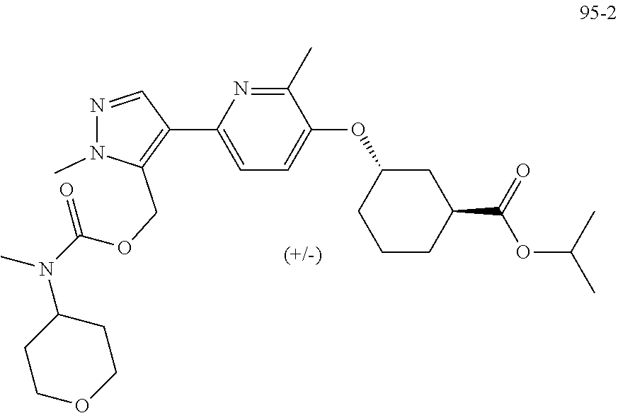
C1=C(C2=C(COC(N(C3CCOCC3)C)=O)N(C)N=C2)N=C(C)C(OC2CCCC(C(OC(C)C)=O)C2)=C1
